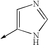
C1=C(->C)NC=N1
